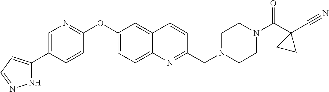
N1C(C2=CN=C(OC3=CC=C4C(=C3)C=CC(CN3CCN(C(C5(C#N)CC5)=O)CC3)=N4)C=C2)=CC=N1
